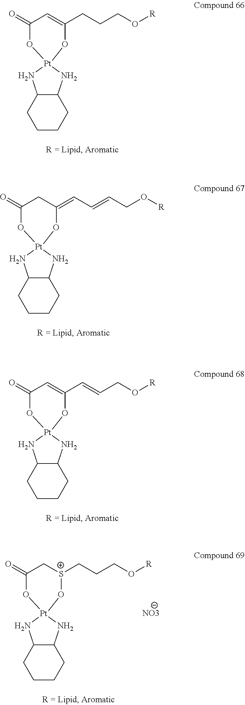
C1CCC2C(C1)N[Pt]1(N2)OC(=O)C=C(CCCO[R])O1.C1CCC2C(C1)N[Pt]1(N2)OC(=O)CC(=CC=CCO[R])O1.C1CCC2C(C1)N[Pt]1(N2)OC(=O)C=C(C=CCO[R])O1.C1CCC2C(C1)N[Pt]1(N2)OC(=O)C[S+](CCCO[R])O1.[NO3]
